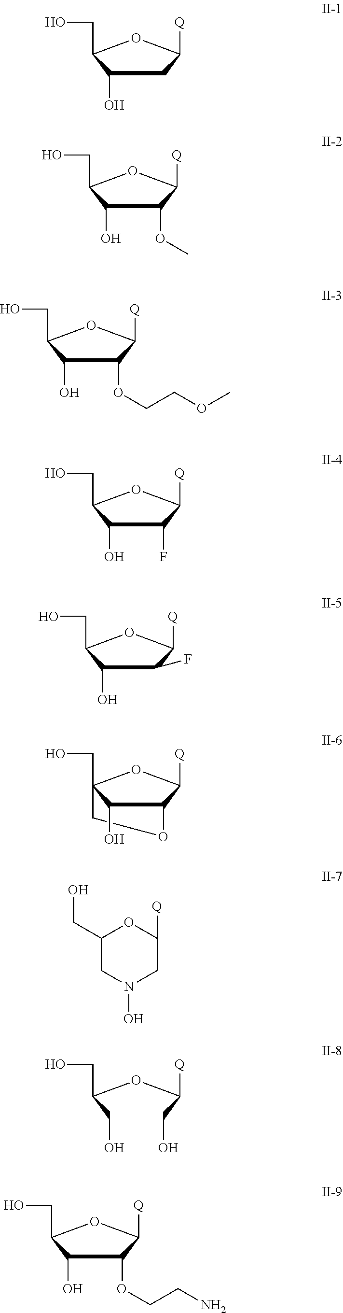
[Q]C1CC(O)C(CO)O1.[Q]C1C(OC)C(O)C(CO)O1.[Q]C1C(OCCOC)C(O)C(CO)O1.[Q]C1C(F)C(O)C(CO)O1.[Q]C1C(F)C(O)C(CO)O1.[Q]C1C2C(O)C(CO)(O1)CO2.N1(O)CC([Q])OC(CO)C1.[Q]C(OC(CO)CO)CO.[Q]C1OC(CO)C(O)C1OCCN
